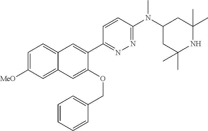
C1(C2=CC3=CC=C([MeO])C=C3C=C2OCC2=CC=CC=C2)=NN=C(N(C2CC(C)(C)NC(C)(C)C2)C)C=C1
